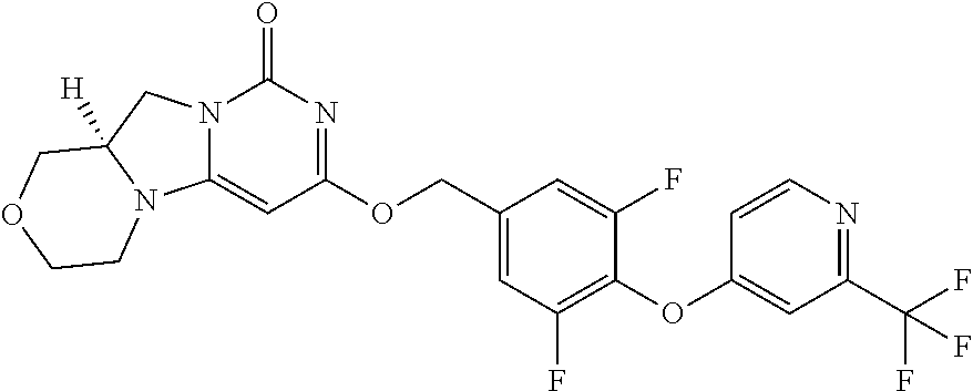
C1(OC2=C(F)C=C(COC3=NC(=O)N4C(=C3)N3C([H])(C4)COCC3)C=C2F)=CC(C(F)(F)F)=NC=C1
